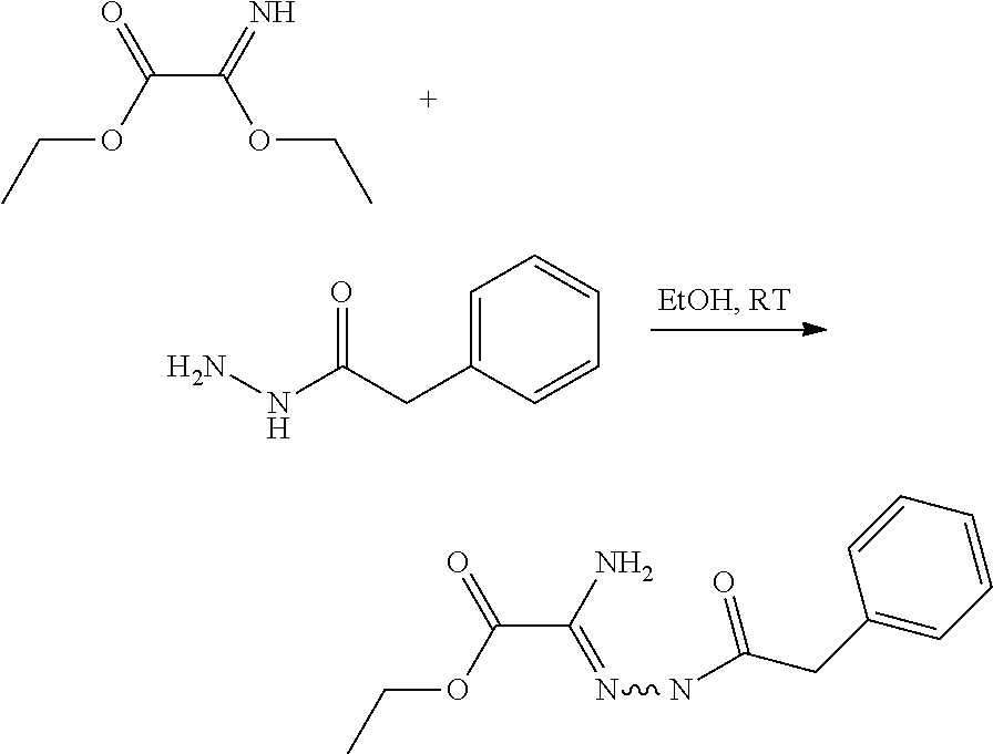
C(C(=N)OCC)(OCC)=O.C1=C(CC(NN)=O)C=CC=C1.C(C(N)=NNC(=O)CC1=CC=CC=C1)(OCC)=O
